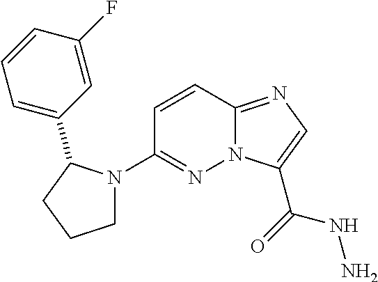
N12C(=NC=C1C(=O)NN)C=CC(N1CCCC1C1=CC=CC(F)=C1)=N2
